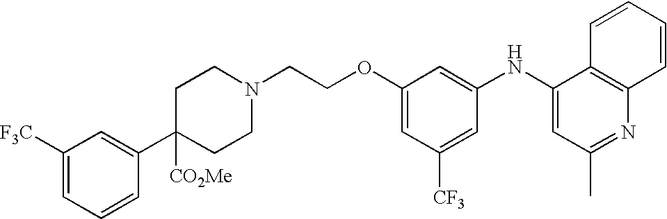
C1(OCCN2CCC([CO2Me])(C3=CC([F3C])=CC=C3)CC2)=CC([CF3])=CC(NC2=CC(C)=NC3=C2C=CC=C3)=C1
